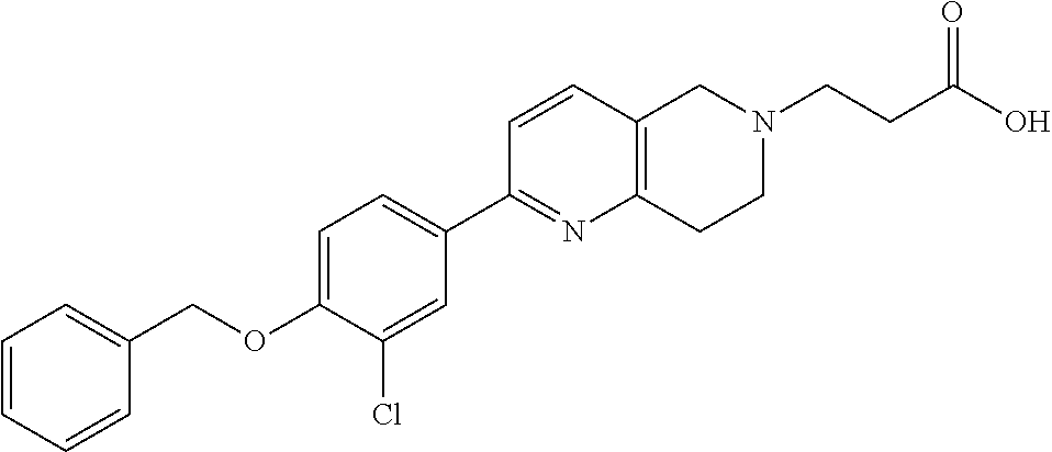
C1=CC=CC(COC2=CC=C(C3=NC4=C(C=C3)CN(CCC(O)=O)CC4)C=C2Cl)=C1
